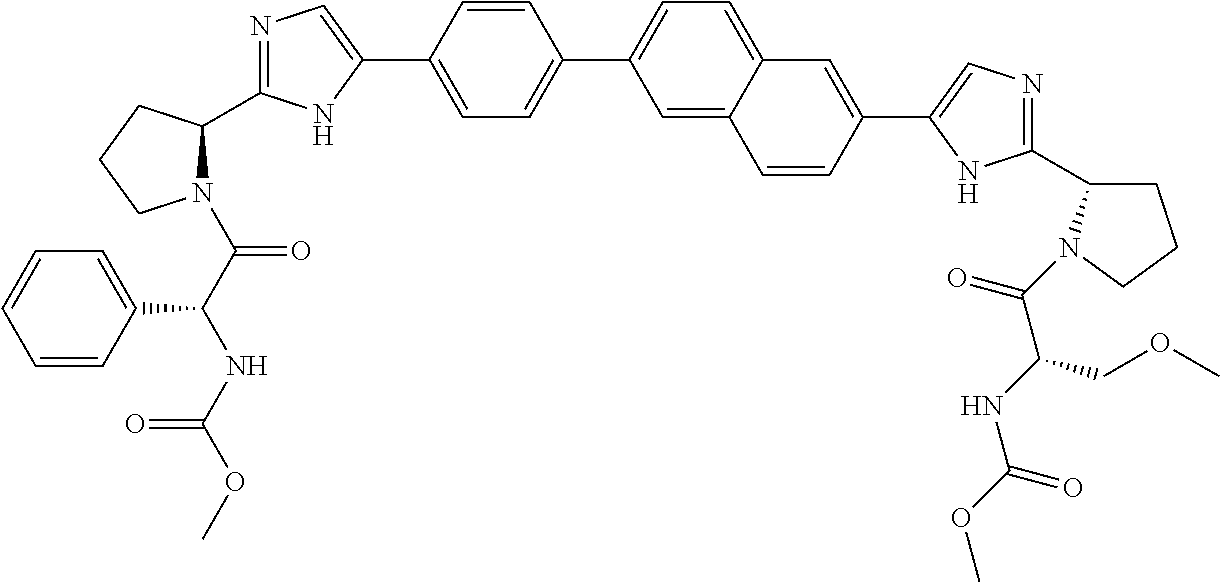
C1=C(C2=CN=C(C3N(C(C(NC(OC)=O)C4=CC=CC=C4)=O)CCC3)N2)C=CC(C2=CC=C3C(=C2)C=CC(C2=CN=C(C4CCCN4C(C(COC)NC(=O)OC)=O)N2)=C3)=C1
